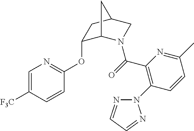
N1(C2=C(C(=O)N3C4C(OC5=NC=C([F3C])C=C5)CC(C3)C4)N=C(C)C=C2)N=CC=N1
